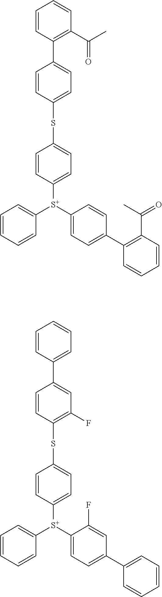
C1=CC(C2=CC=C(SC3=CC=C([S+](C4=CC=C(C5=C(C(=O)C)C=CC=C5)C=C4)C4=CC=CC=C4)C=C3)C=C2)=C(C(C)=O)C=C1.C1=CC(C2=CC(F)=C(SC3=CC=C([S+](C4=CC=C(C5=CC=CC=C5)C=C4F)C4=CC=CC=C4)C=C3)C=C2)=CC=C1
